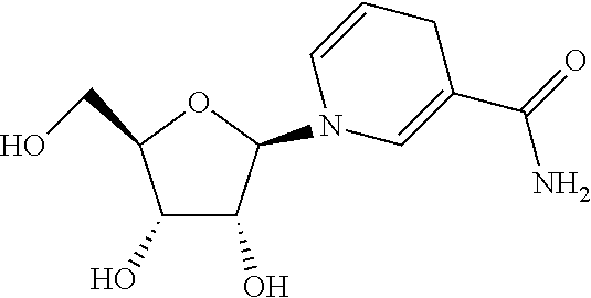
C1(O)C(O)C(N2C=CCC(C(=O)N)=C2)OC1CO
